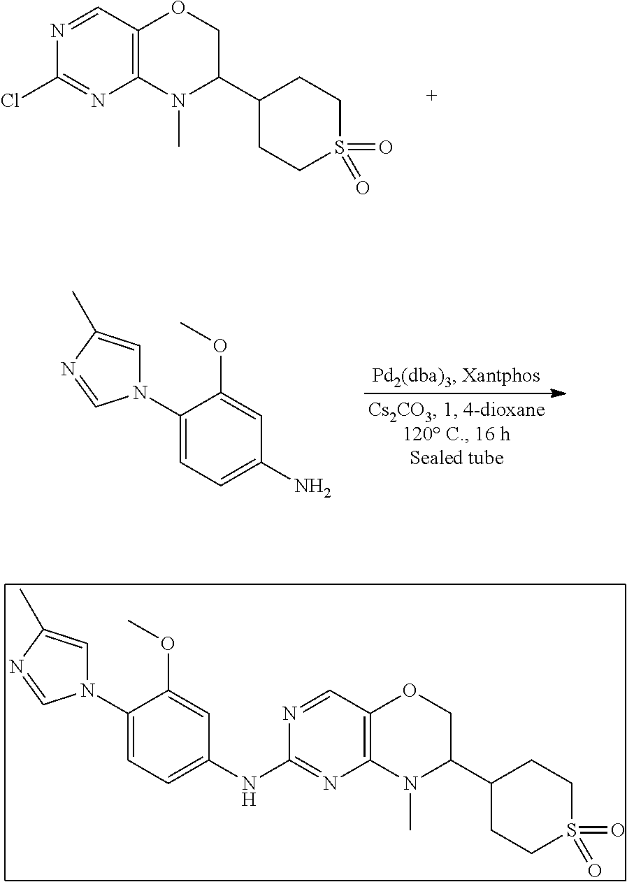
N1=CC2=C(N=C1Cl)N(C)C(C1CCS(=O)(=O)CC1)CO2.N1(C2=CC=C(N)C=C2OC)C=C(C)N=C1.N1(C2=CC=C(NC3=NC4=C(C=N3)OCC(C3CCS(=O)(=O)CC3)N4C)C=C2OC)C=C(C)N=C1
